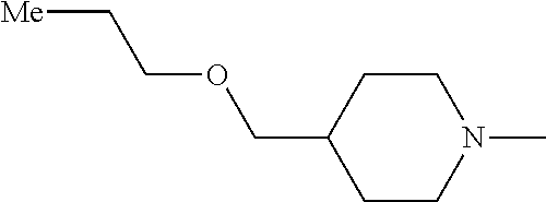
C1CN(C)CCC1COCC[Me]
